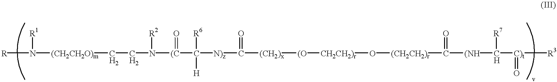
[R]N([(CH2CH2O)m]CCN([(C](C([N)z]C([(CH2)x][(O][CH2CH2)r]O[(CH2CH2)r]C([(NH]C([C)t]([R3])=O)[R7])=O)=O)([H])[R6])=O)[R2])[R1]
